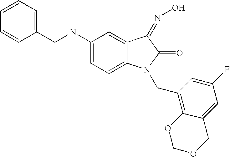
C1(NCC2=CC=CC=C2)=CC=C2C(=C1)C(=NO)C(=O)N2CC1=C2C(=CC(F)=C1)COCO2
